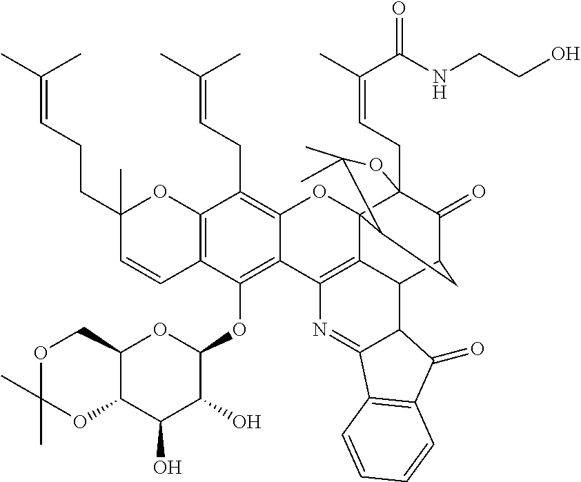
C12=C(C(OC3OC4C(C(O)C3O)OC(C)(C)OC4)=C3C(=C1CC=C(C)C)OC14C5=C3N=C3C(C5C5C(=O)C1(CC=C(C(=O)NCCO)C)OC(C)(C)C4C5)C(=O)C1=C3C=CC=C1)C=CC(CCC=C(C)C)(C)O2
